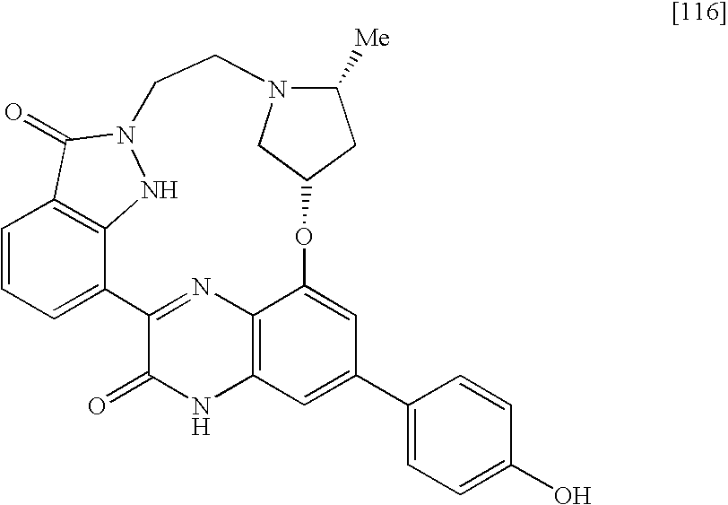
C1=CC=C2C3=C1C(=O)N(N3)CCN1C([Me])CC(OC3=CC(C4=CC=C(O)C=C4)=CC4=C3N=C2C(=O)N4)C1
